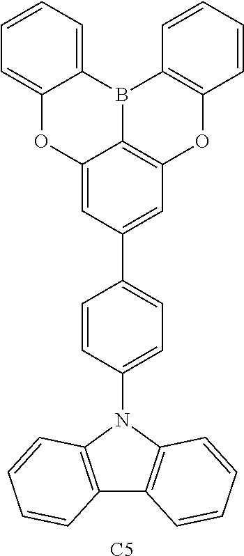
[C5].C12=CC(C3=CC=C(N4C5=C(C6=C4C=CC=C6)C=CC=C5)C=C3)=CC3=C1B(C1=CC=CC=C1O2)C1=C(O3)C=CC=C1
